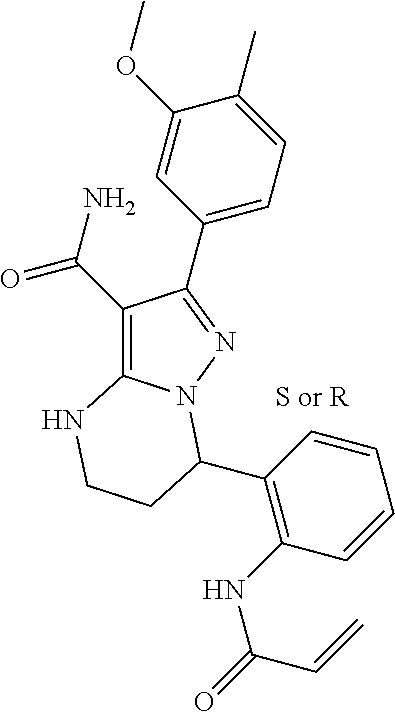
C1(C(=O)N)=C2N(N=C1C1=CC=C(C)C(OC)=C1)C(C1=C(NC(=O)C=C)C=CC=C1)CCN2.[S or R]
